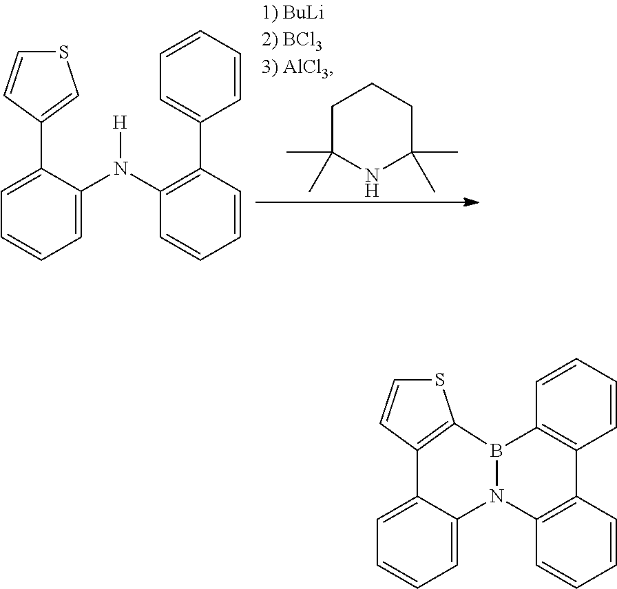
C1C(C)(C)NC(C)(C)CC1.S1C=CC(C2=CC=CC=C2N(C2=C(C3=CC=CC=C3)C=CC=C2)[H])=C1.S1C=CC2=C1B1N(C3=CC=CC=C23)C2=C(C=CC=C2)C2=C1C=CC=C2
